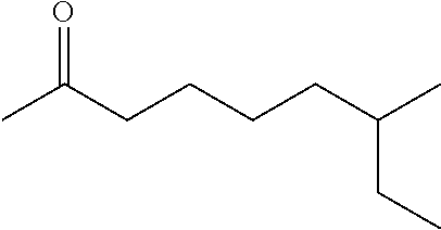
CC(CCCCC(C)CC)=O
